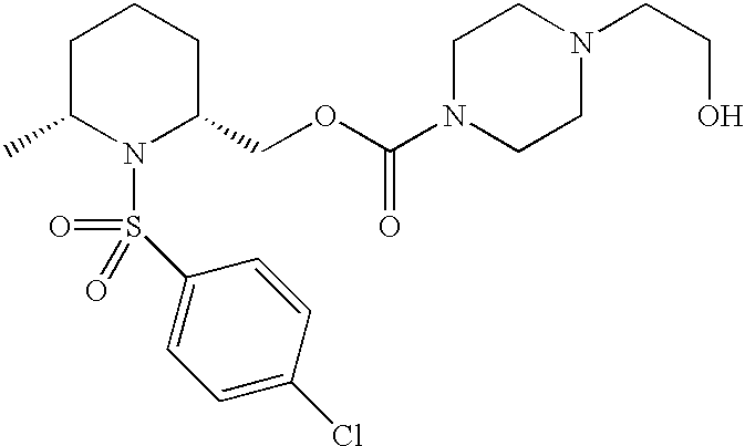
N1(S(=O)(=O)C2=CC=C(Cl)C=C2)C(COC(N2CCN(CCO)CC2)=O)CCCC1C
